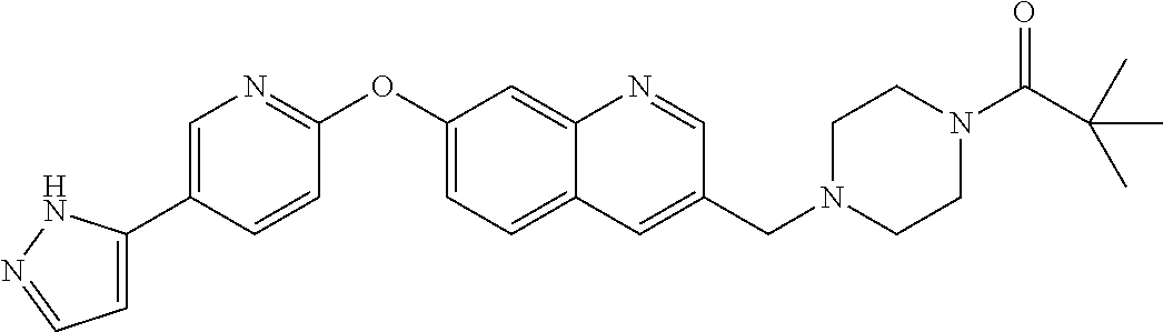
C1=C(C2=CN=C(OC3=CC=C4C(=C3)N=CC(CN3CCN(C(C(C)(C)C)=O)CC3)=C4)C=C2)NN=C1
